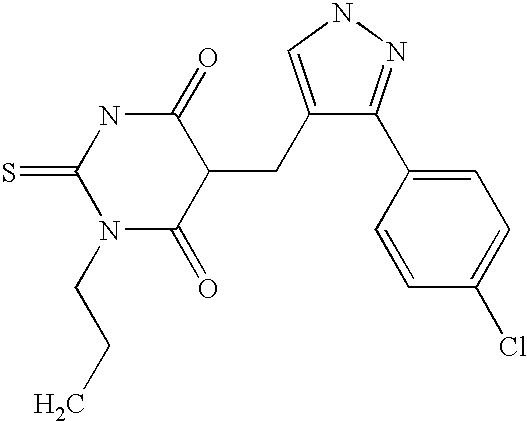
C1(CC2C(=O)NC(=S)N(CCC)C2=O)=CNN=C1C1=CC=C(Cl)C=C1
